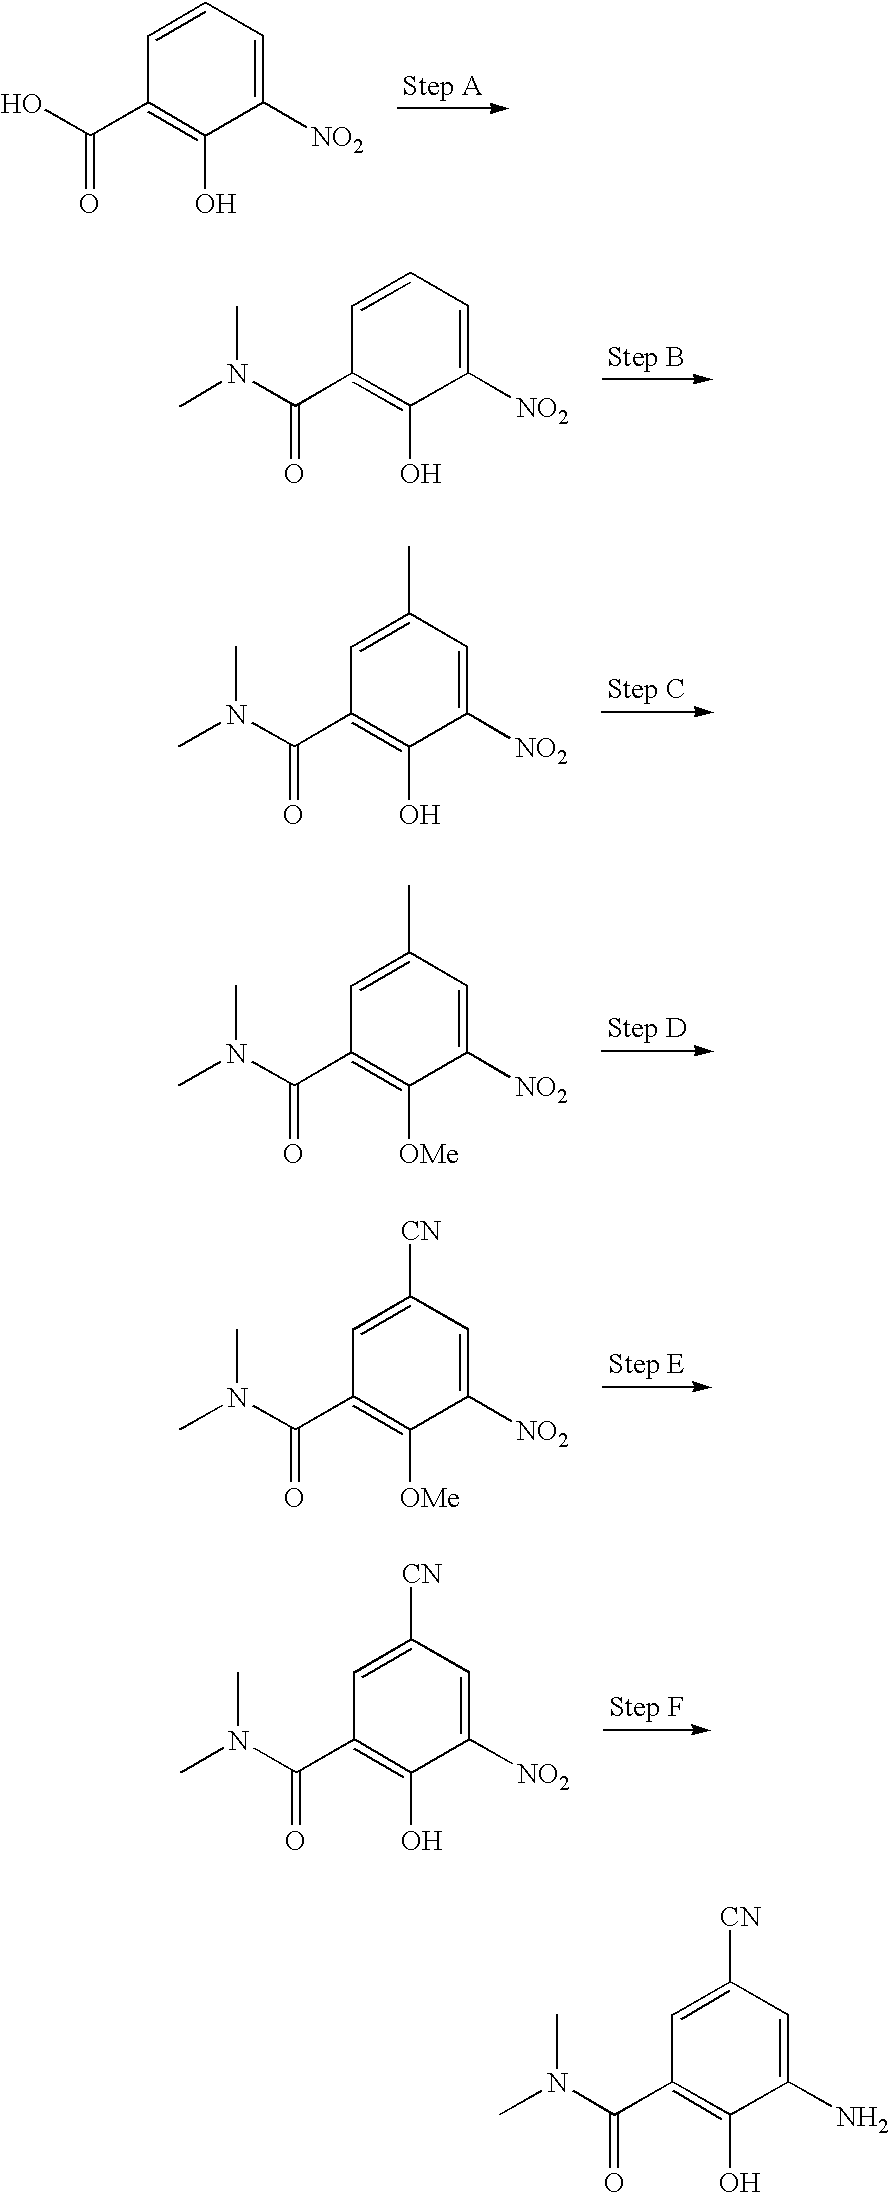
C1([NO2])=CC=CC(C(O)=O)=C1O.C1([NO2])=CC=CC(C(N(C)C)=O)=C1O.C1([NO2])=CC(C)=CC(C(N(C)C)=O)=C1O.C1([NO2])=CC(C)=CC(C(N(C)C)=O)=C1[OMe].C1([NO2])=CC([CN])=CC(C(N(C)C)=O)=C1[OMe].C1([NO2])=CC([CN])=CC(C(N(C)C)=O)=C1O.C1(N)=CC([CN])=CC(C(N(C)C)=O)=C1O
